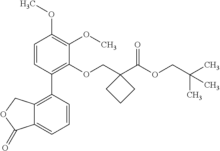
C1=CC(C2=C3C(=CC=C2)C(=O)OC3)=C(OCC2(C(OCC(C)(C)C)=O)CCC2)C(OC)=C1OC
